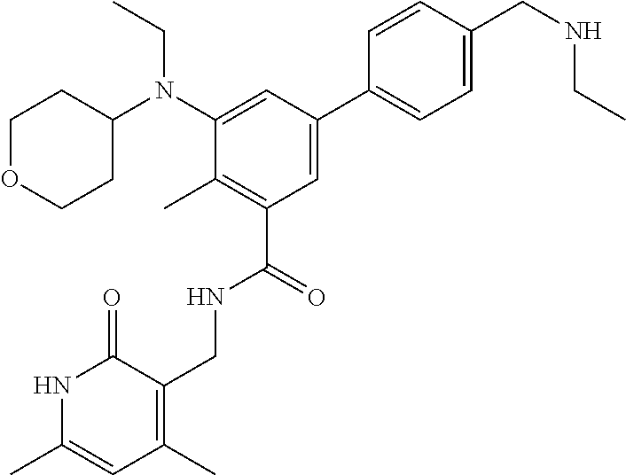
C1OCCC(N(C2=CC(C3=CC=C(CNCC)C=C3)=CC(C(NCC3=C(C)C=C(C)NC3=O)=O)=C2C)CC)C1
